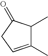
C1(C)=CCC(=O)C1C
